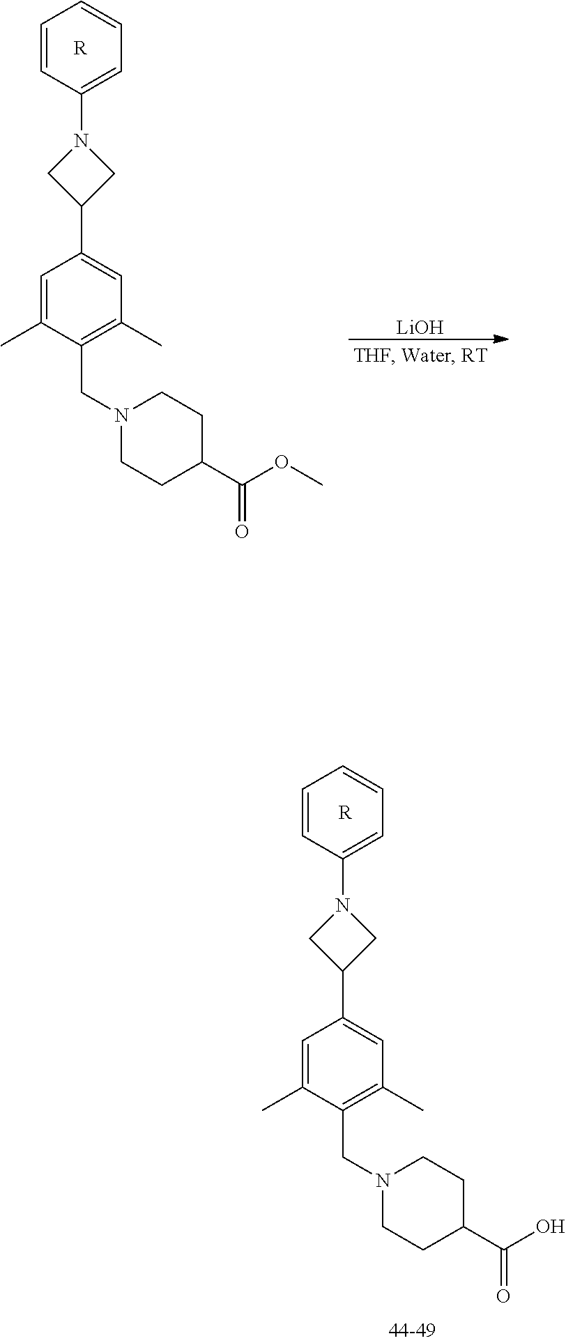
C1(C(=O)OC)CCN(CC2=C(C)C=C(C3CN(C4=CC=CC=C4)C3)C=C2C)CC1.[R].[LiOH].C1(C(=O)O)CCN(CC2=C(C)C=C(C3CN(C4=CC=CC=C4)C3)C=C2C)CC1.[R]
